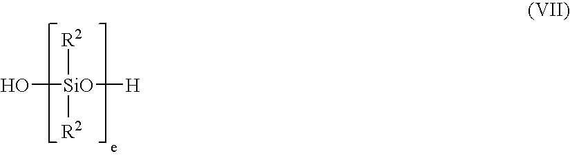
O[SiO]([H])([R2])[R2]
